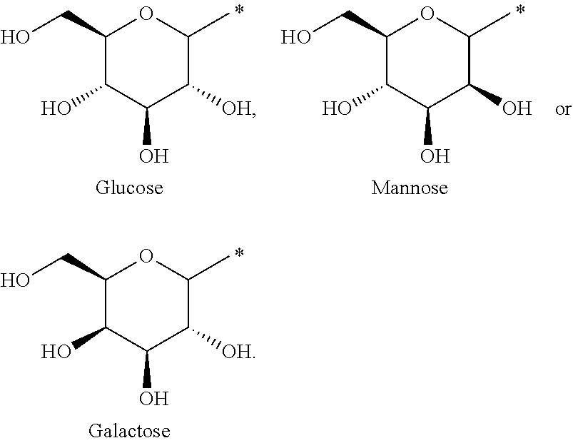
C1(CO)C(O)C(O)C([OH])C(C)O1.C1(CO)C(O)C(O)C(O)C(C)O1.C1(CO)C(O)C(O)C([OH])C(C)O1
